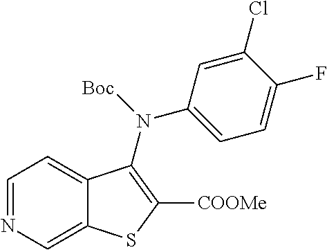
N1=CC=C2C(=C1)SC([COOMe])=C2N(C1=CC=C(F)C(Cl)=C1)[Boc]
